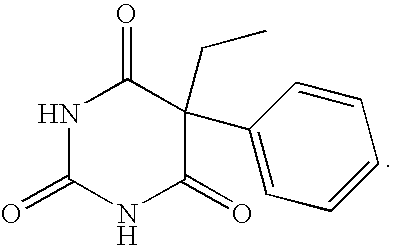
N1C(=O)NC(=O)C(C2=CC=CC=C2)(CC)C1=O
